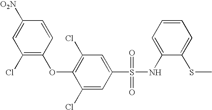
O(C1=C(Cl)C=C(S(NC2=CC=CC=C2SC)(=O)=O)C=C1Cl)C1=C(Cl)C=C([O2N])C=C1
